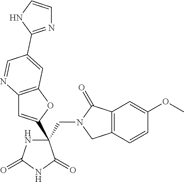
C(C1(C2=CC3=C(O2)C=C(C2=NC=CN2)C=N3)NC(=O)NC1=O)N1CC2=C(C1=O)C=C(OC)C=C2
